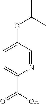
C1=C(C(O)=O)N=CC(OC(C)C)=C1
